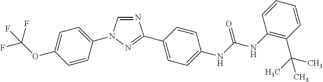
C1=C(OC(F)(F)F)C=CC(N2C=NC(C3=CC=C(NC(NC4=C(C(C)(C)C)C=CC=C4)=O)C=C3)=N2)=C1
